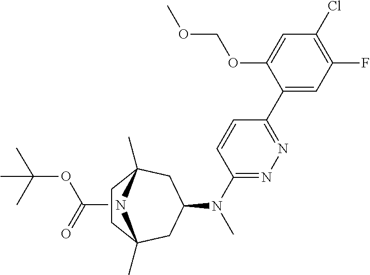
C(=O)(OC(C)(C)C)N1C2(C)CC(N(C)C3=NN=C(C4=CC(F)=C(Cl)C=C4OCOC)C=C3)CC1(C)CC2
